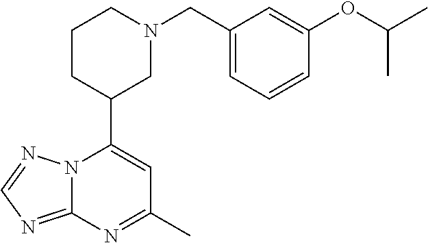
N12C(=NC=N1)N=C(C)C=C2C1CN(CC2=CC=CC(OC(C)C)=C2)CCC1
